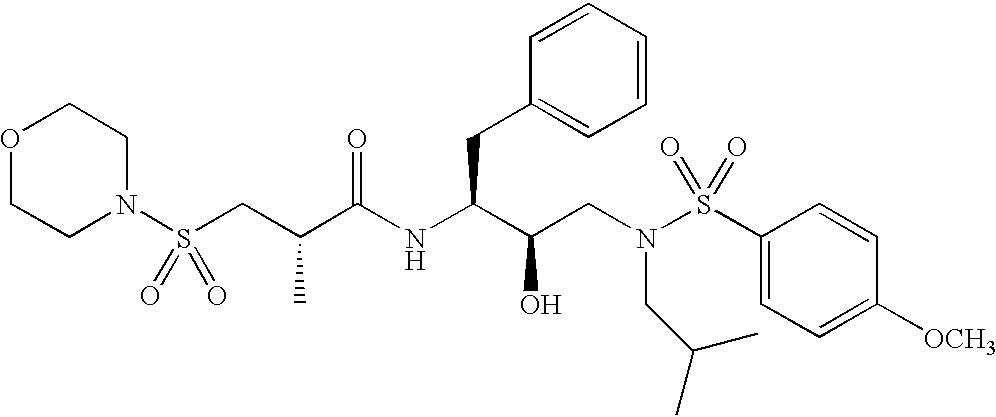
N1(S(CC(C(NC(C(CN(S(C2=CC=C([OCH3])C=C2)(=O)=O)CC(C)C)O)CC2=CC=CC=C2)=O)C)(=O)=O)CCOCC1
